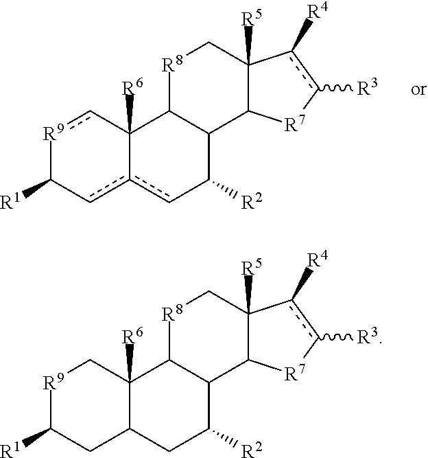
[R9]1cC2([R6])c(cC1[R1])cC([R2])C1C2[R8]CC2([R5])C1[R7]c([R3])c2[R4].[R9]1C([R1])CC2C([R6])(C1)C1C(C([R2])C2)C2C([R5])(C[R8]1)c([R4])c([R3])[R7]2
